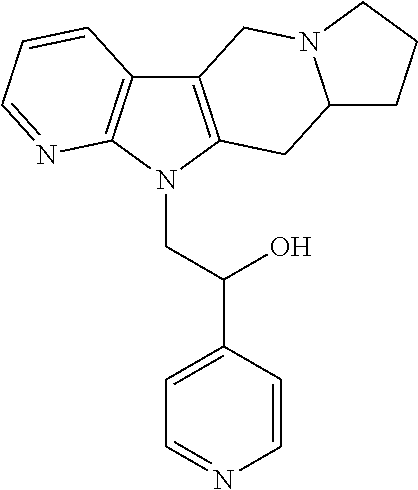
C12=C(N(CC(C3=CC=NC=C3)O)C3=C1C=CC=N3)CC1CCCN1C2
